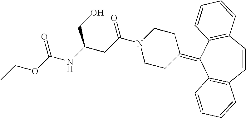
C1=CC2=C(C(=C3CCN(C(CC(NC(OCC)=O)CO)=O)CC3)C3=C1C=CC=C3)C=CC=C2
